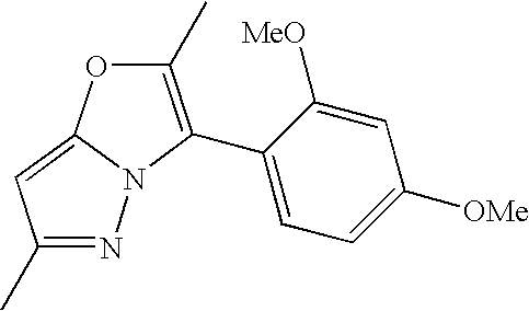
N1=C(C)C=C2N1C(C1=CC=C([OMe])C=C1[MeO])=C(C)O2
